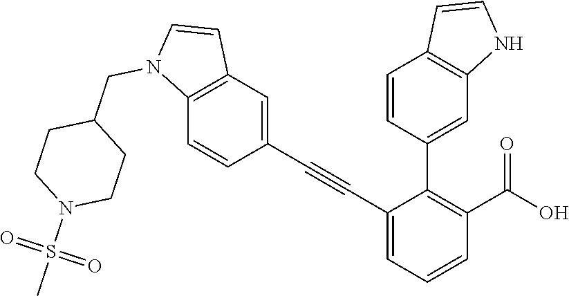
C1(C#CC2=CC3=C(C=C2)N(CC2CCN(S(C)(=O)=O)CC2)C=C3)=CC=CC(C(O)=O)=C1C1=CC2=C(C=C1)C=CN2
